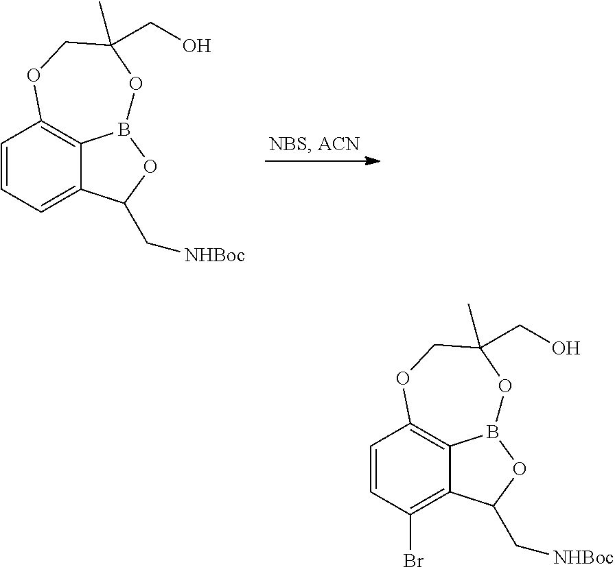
C1=CC(Br)=C2C3=C1OCC(CO)(C)OB3OC2C[NHBoc].C1=CC=C2C3=C1OCC(CO)(C)OB3OC2C[NHBoc]
